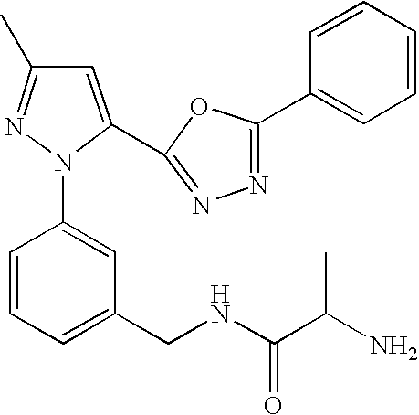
C1=CC=C(CNC(C(N)C)=O)C=C1N1C(C2=NN=C(C3=CC=CC=C3)O2)=CC(C)=N1
